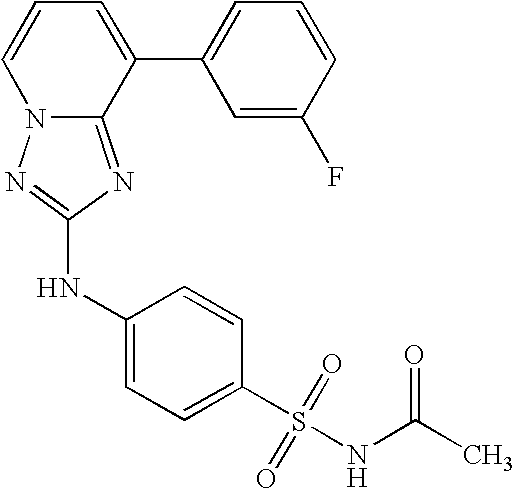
C1=CC=C(C2=CC=CC(F)=C2)C2=NC(NC3=CC=C(S(=O)(=O)NC(C)=O)C=C3)=NN12
